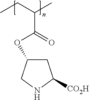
C1C(OC(C(CC)C)=O)CNC1[CO2H]
